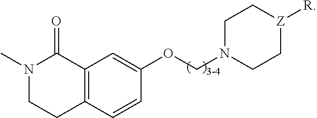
N1(C)CCC2=C(C1=O)C=C(OCN1CC[Z]([R])CC1)C=C2
